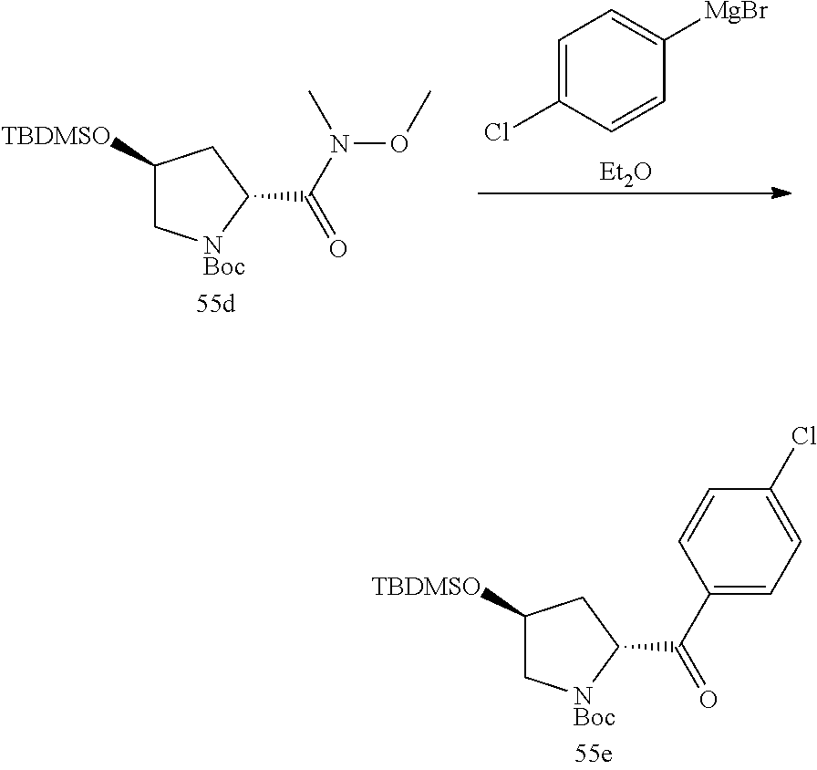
C1([TBDMSO])C[NBoc]C(C(C2=CC=C(Cl)C=C2)=O)C1.C1([TBDMSO])C[NBoc]C(C(N(C)OC)=O)C1.[Et2O].C1=C(Cl)C=CC([MgBr])=C1
